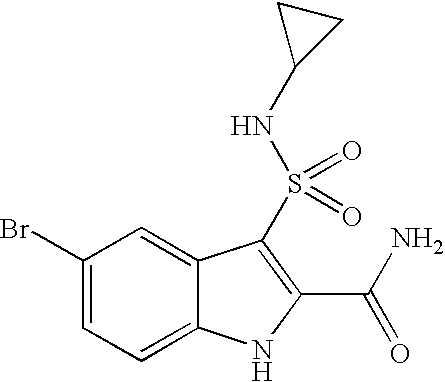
C1(Br)=CC=C2C(=C1)C(S(=O)(=O)NC1CC1)=C(C(N)=O)N2
